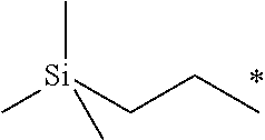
C(CC)[Si](C)(C)C
